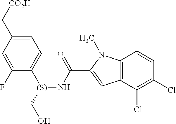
C1=C(C[CO2H])C=C(F)C([(S)](CO)NC(C2=CC3=C(N2C)C=CC(Cl)=C3Cl)=O)=C1
